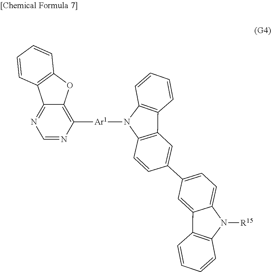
C12=C(C=CC=C1)C1=C(N2[Ar1]C2=C3OC4=C(C=CC=C4)C3=NC=N2)C=CC(C2=CC=C3C(=C2)C2=C(N3[R15])C=CC=C2)=C1
